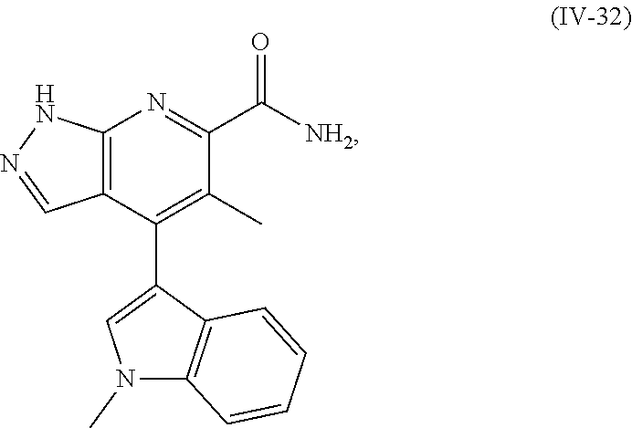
C12=C(C(C3=CN(C)C4=C3C=CC=C4)=C(C)C(C([NH2])=O)=N1)C=NN2
